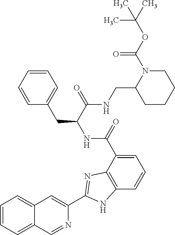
C1=C(C(NC(CC2=CC=CC=C2)C(NCC2CCCCN2C(OC(C)(C)C)=O)=O)=O)C2=C(C=C1)NC(C1=CC3=CC=CC=C3C=N1)=N2
